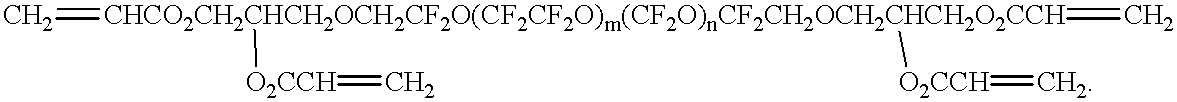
C=[CHCO2CH2CHCH2OCH2CF2O(CF2CF2O)m(CF2O)nCF2CH2OCH2CHCH2O2CCH]([O2CCH]=C)(=C)[O2CCH]=C
